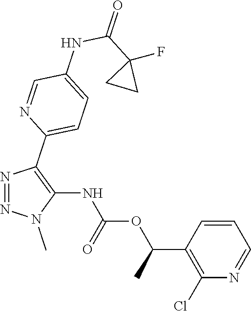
N1=NN(C)C(NC(OC(C2=C(Cl)N=CC=C2)C)=O)=C1C1=CC=C(NC(C2(F)CC2)=O)C=N1
